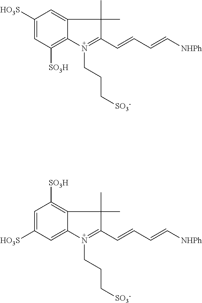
C1=C([HO3S])C=C2C(=C1[SO3H])C(C)(C)C(C=CC=C[NHPh])=N2CCC[SO3-].C1([HO3S])=CC([SO3H])=C2C(=C1)C(C)(C)C(C=CC=C[NHPh])=N2CCC[SO3-]
